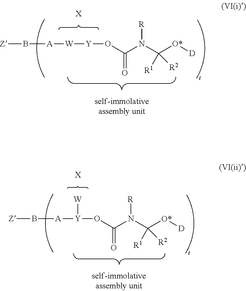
[Y](OC(N(C([O*][D])([R1])[R2])[R])=O)[W][A]B[Z].[X].[Z]B[A][Y](OC(N(C([O*][D])([R1])[R2])[R])=O)[W].[X]
